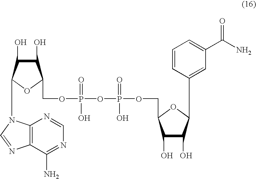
C1(O)C(O)C(N2C3=C(N=C2)C(N)=NC=N3)OC1COP(OP(OCC1C(O)C(O)C(C2=CC(C(N)=O)=CC=C2)O1)(=O)O)(O)=O
